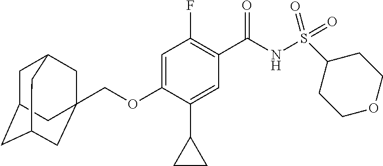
C1=C(OCC23CC4CC(CC(C2)C4)C3)C(C2CC2)=CC(C(NS(C2CCOCC2)(=O)=O)=O)=C1F
